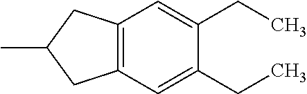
C12=C(C=C(CC)C(CC)=C1)CC(C)C2
